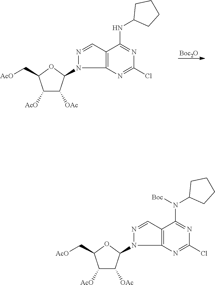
C1([AcO])C([OAc])C(N2C3=C(C(NC4CCCC4)=NC(Cl)=N3)C=N2)OC1C[AcO].[Boc2O].C1([AcO])C([OAc])C(N2C3=C(C(N(C4CCCC4)[Boc])=NC(Cl)=N3)C=N2)OC1C[AcO]
